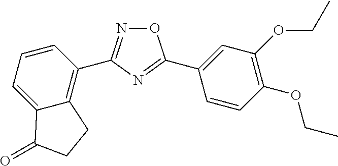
O1N=C(C2=C3C(=CC=C2)C(=O)CC3)N=C1C1=CC(OCC)=C(OCC)C=C1
